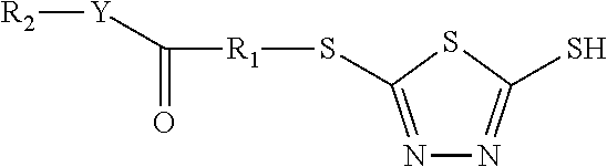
N1=C(S[R1]C(=O)[Y][R2])SC(S)=N1
